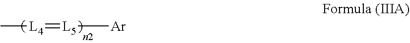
C[L4]=[L5][Ar]
